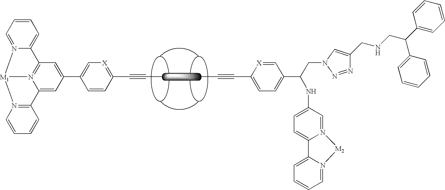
C1=CC=N2C(=C1)C1=N3C(=CC(C4=C[X]=C(C#CC)C=C4)=C1)C1=N(C=CC=C1)[M1]23.CC#CC1=CC=C(C(NC2=CC=C3N(=C2)[M2]N2=CC=CC=C32)CN2N=NC(CNCC(C3=CC=CC=C3)C3=CC=CC=C3)=C2)C=[X]1
